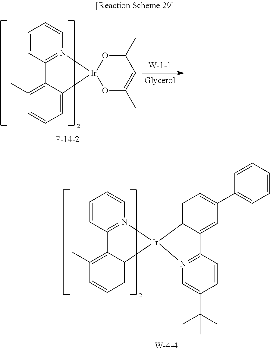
C1=CC2=N(C=C1)[Ir]1(C3=CC=CC(C)=C23)OC(C)=CC(C)=O1.C1=CC2=N(C=C1)[Ir]1(C3=CC=CC(C)=C23)C2=CC=C(C3=CC=CC=C3)C=C2C2=N1C=C(C(C)(C)C)C=C2
